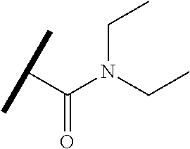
C(C(=O)N(CC)CC)(C)C
